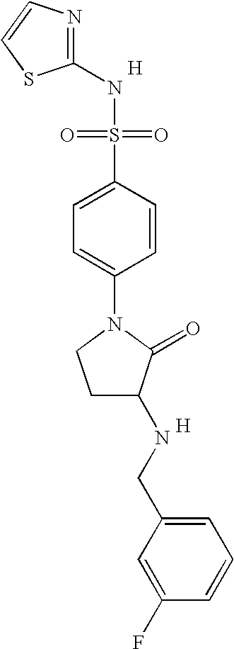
N1=C(NS(=O)(=O)C2=CC=C(N3CCC(NCC4=CC=CC(F)=C4)C3=O)C=C2)SC=C1.[H].[H]
